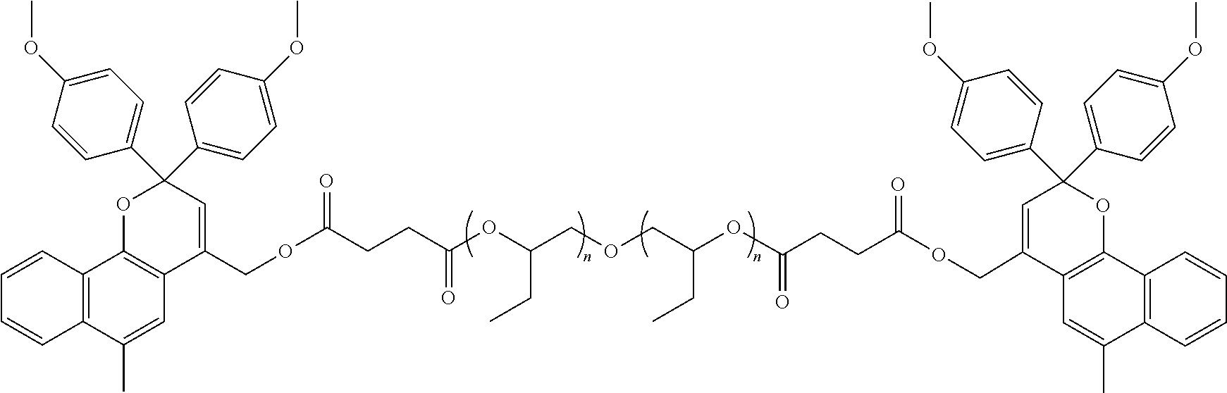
C(CC(OC(COCC(OC(CCC(OCC1=CC(C2=CC=C(OC)C=C2)(C2=CC=C(OC)C=C2)OC2=C1C=C(C)C1=C2C=CC=C1)=O)=O)CC)CC)=O)C(OCC1=CC(C2=CC=C(OC)C=C2)(C2=CC=C(OC)C=C2)OC2=C1C=C(C)C1=C2C=CC=C1)=O
